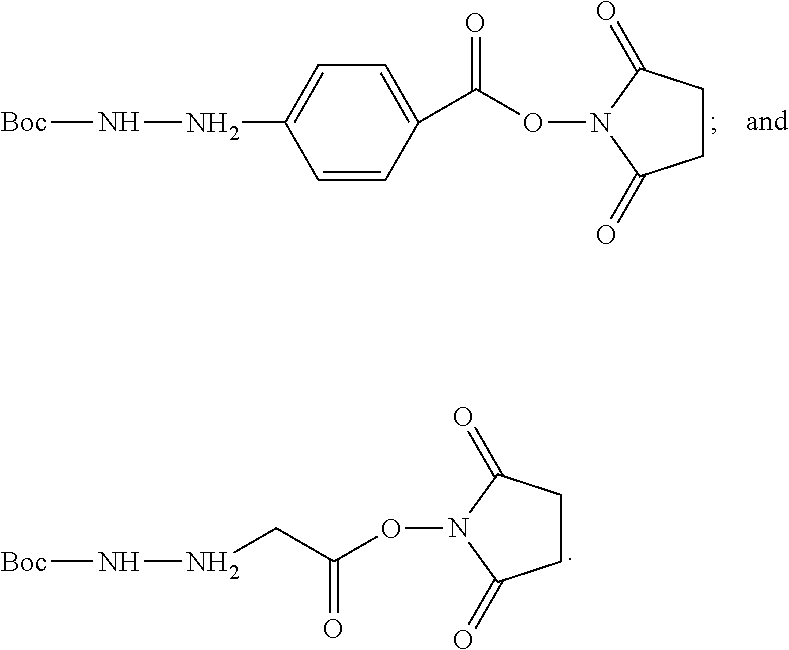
[Boc]NNCC(ON1C(=O)CCC1=O)=O.C(=O)(ON1C(=O)CCC1=O)C1=CC=C(NN[Boc])C=C1
